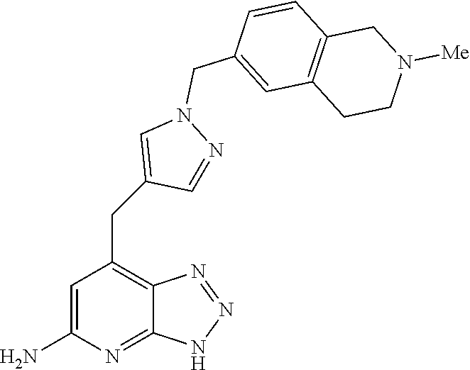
C1=C(N)N=C2C(=C1CC1=CN(CC3=CC4=C(C=C3)CN([Me])CC4)N=C1)N=NN2
